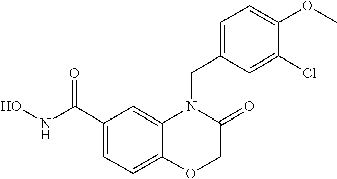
C1(C(NO)=O)=CC=C2C(=C1)N(CC1=CC=C(OC)C(Cl)=C1)C(=O)CO2
